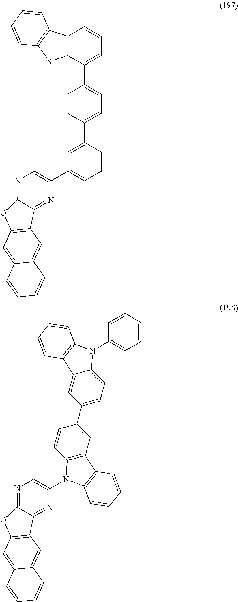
C12=C(C=C3C(=C1)C=CC=C3)OC1=NC=C(C3=CC=CC(C4=CC=C(C5=CC=CC6=C5SC5=C6C=CC=C5)C=C4)=C3)N=C21.C12=C(C=C3C(=C1)C=CC=C3)OC1=NC=C(N3C4=C(C=C(C5=CC=C6C(=C5)C5=C(C=CC=C5)N6C5=CC=CC=C5)C=C4)C4=C3C=CC=C4)N=C21
